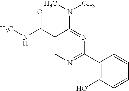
C1(C(NC)=O)=CN=C(C2=C(O)C=CC=C2)N=C1N(C)C
